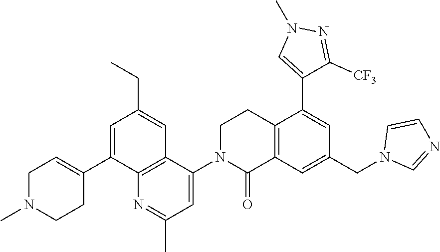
C1N(C)CCC(C2=CC(CC)=CC3=C2N=C(C)C=C3N2C(=O)C3=C(CC2)C(C2=CN(C)N=C2[CF3])=CC(CN2C=NC=C2)=C3)=C1
